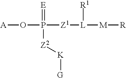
O(P([Z1][L]([M][R])[R1])(=[E])[Z2][K][G])[A]
